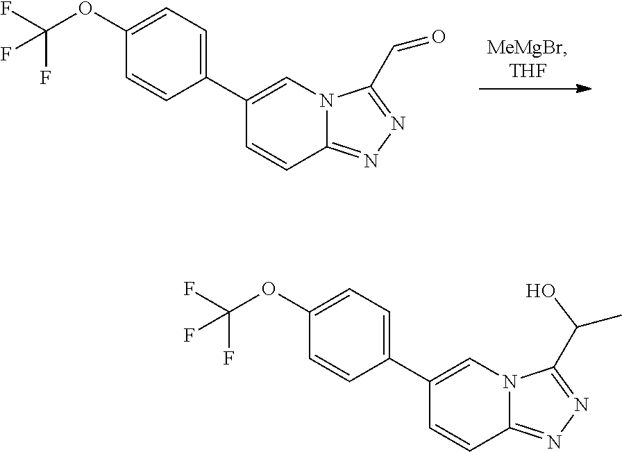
C1=CC2=NN=C(C=O)N2C=C1C1=CC=C(OC(F)(F)F)C=C1.C1=CC2=NN=C(C(C)O)N2C=C1C1=CC=C(OC(F)(F)F)C=C1
